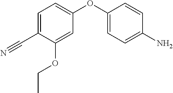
C1(C#N)=CC=C(OC2=CC=C(N)C=C2)C=C1OCC
